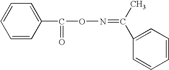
C1(C(=O)ON=C(C)C2=CC=CC=C2)=CC=CC=C1
